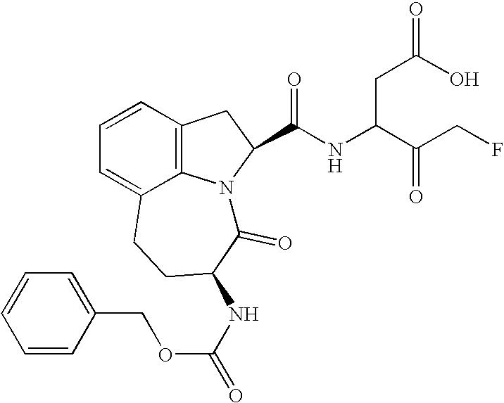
C1=CC(COC(=O)NC2CCC3=CC=CC4=C3N(C(C(NC(C(CF)=O)CC(O)=O)=O)C4)C2=O)=CC=C1
